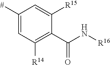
C1([#])=CC([R14])=C(C(N[R16])=O)C([R15])=C1
